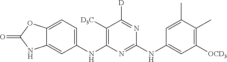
O=C1NC2=CC(NC3=C([D3C])C([D])=NC(NC4=CC([OCD3])=C(C)C(C)=C4)=N3)=CC=C2O1
